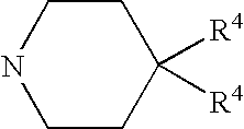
C1CC([R4])([R4])CCN1
